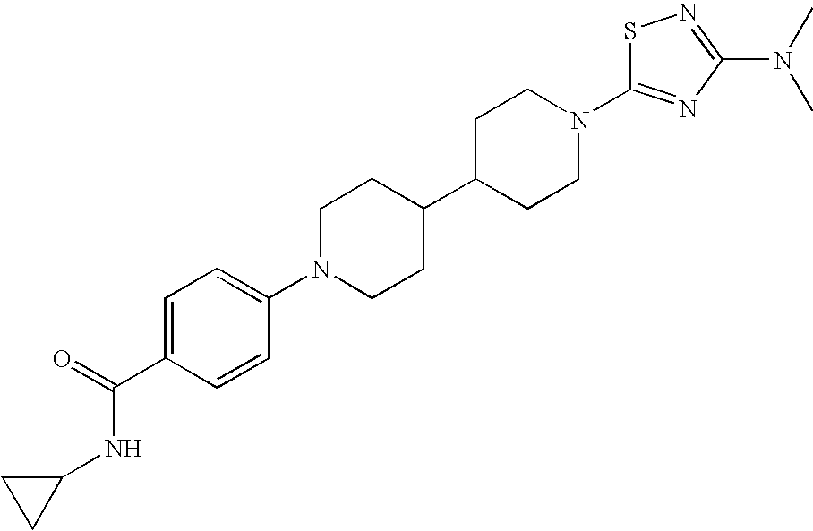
C1=C(C(NC2CC2)=O)C=CC(N2CCC(C3CCN(C4=NC(N(C)C)=NS4)CC3)CC2)=C1
